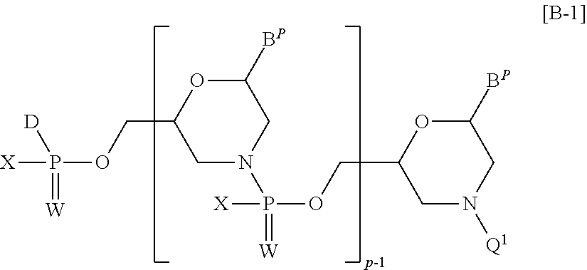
C1([BP])OC(COP([X])(=[W])[D])CN(P(OCC2CN([Q1])CC([BP])O2)([X])=[W])C1
